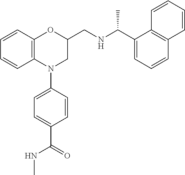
C1=CC2=C(C=C1)N(C1=CC=C(C(=O)NC)C=C1)CC(CNC(C1=CC=CC3=C1C=CC=C3)C)O2
